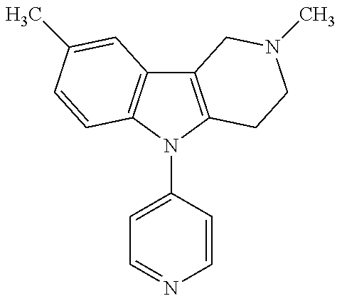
C12=C(N(C3=CC=NC=C3)C3=C1C=C(C)C=C3)CCN(C)C2
